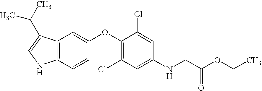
C12=C(C(C(C)C)=CN1)C=C(OC1=C(Cl)C=C(NCC(OCC)=O)C=C1Cl)C=C2
